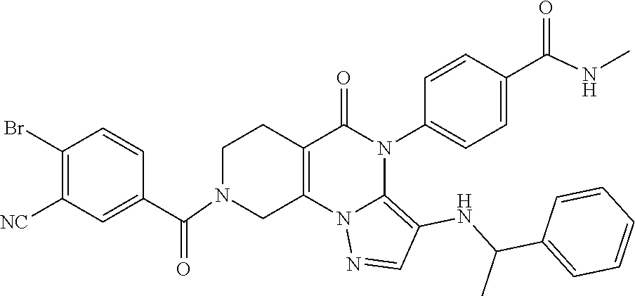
C1(Br)=C([NC])C=C(C(=O)N2CC3=C(CC2)C(=O)N(C2=CC=C(C(NC)=O)C=C2)C2=C(NC(C)C4=CC=CC=C4)C=NN32)C=C1
